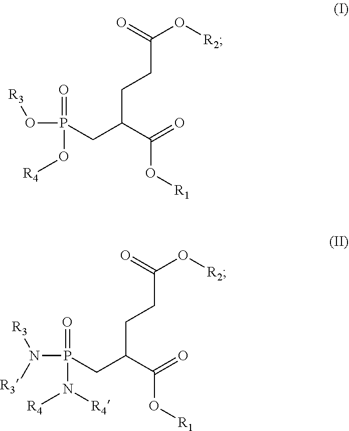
O=C(O[R2])CCC(CP(=O)(O[R3])O[R4])C(=O)O[R1].O=C(O[R2])CCC(CP(=O)(N([R3])[R3])N([R4])[R4])C(=O)O[R1]
